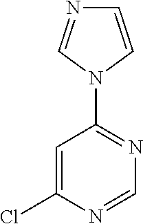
C1=C(Cl)N=CN=C1N1C=CN=C1
